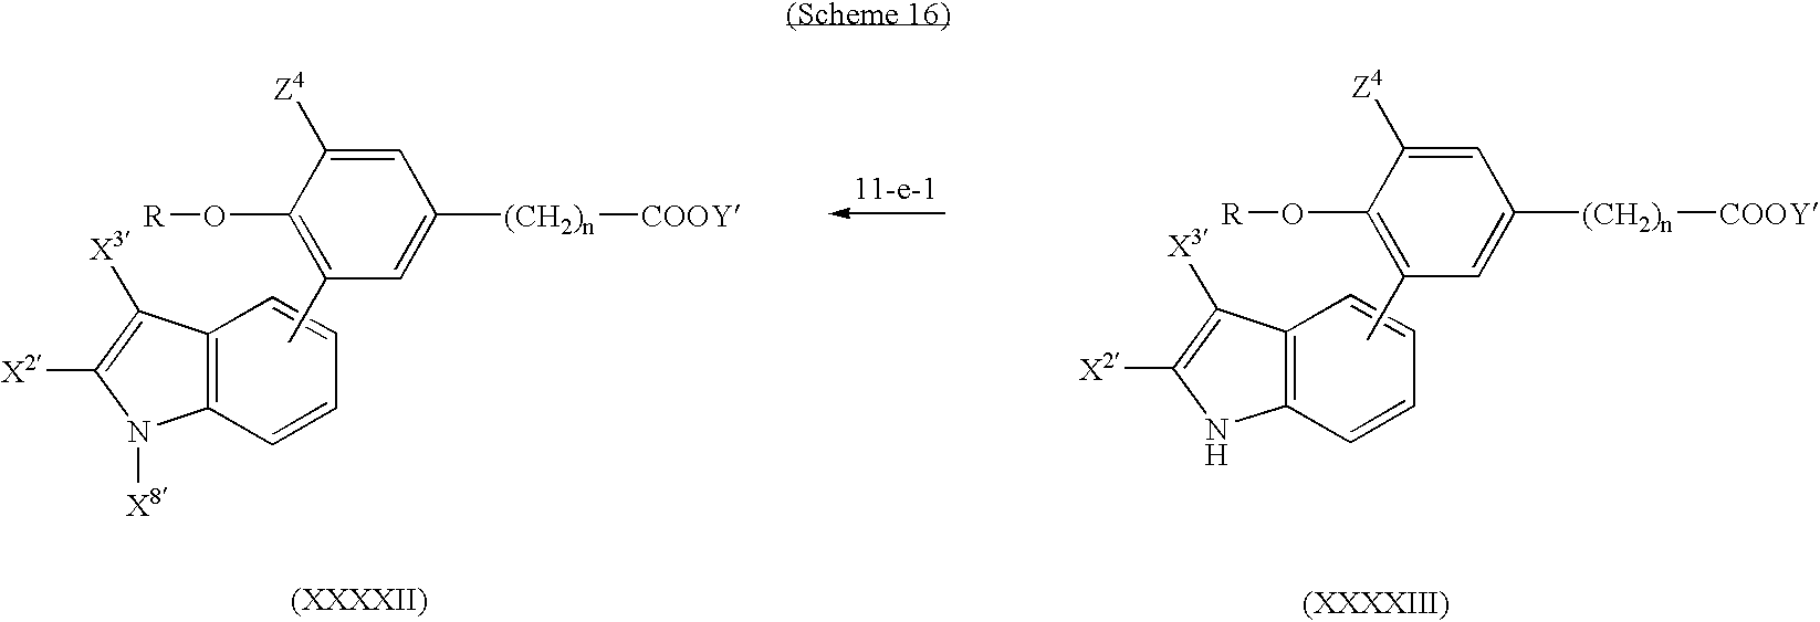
C1=C([(CH2)n][COOY])C=C([Z4])C(O[R])=C1C.C1=C([(CH2)n][COOY])C=C([Z4])C(O[R])=C1C.C12=C(C=CC=C1)NC([X2])=C2[X3].C12=C(C=CC=C1)N([X8])C([X2])=C2[X3]
